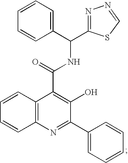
C12=C(N=C(C3=CC=CC=C3)C(O)=C1C(=O)NC(C1=NN=CS1)C1=CC=CC=C1)C=CC=C2
